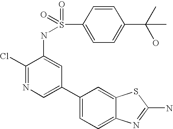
C1(Cl)=NC=C(C2=CC=C3C(=C2)SC(N)=N3)C=C1NS(C1=CC=C(C(C)(O)C)C=C1)(=O)=O
